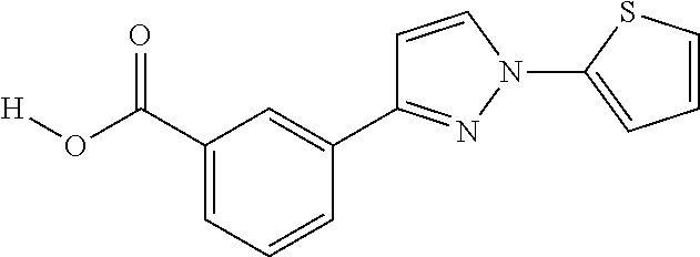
C1=C(C(O[H])=O)C=C(C2=NN(C3=CC=CS3)C=C2)C=C1
